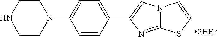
N1CCN(C2=CC=C(C3=CN4C(=N3)SC=C4)C=C2)CC1
